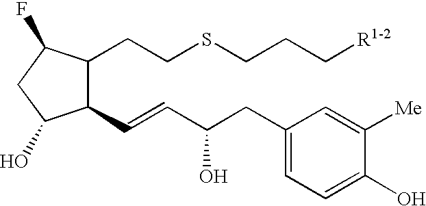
C1(C=CC(CC2=CC=C(O)C([Me])=C2)O)C(CCSCCC[R1-2])C(F)CC1O
